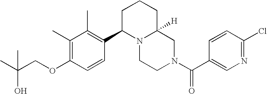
C(OC1=C(C)C(C)=C(C2N3C([H])(CN(C(=O)C4=CN=C(Cl)C=C4)CC3)CCC2)C=C1)C(C)(O)C
